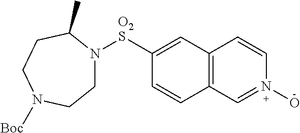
C1N([O2S]C2=CC3=C(C=C2)C=N(O)C=C3)C(C)CCN([Boc])C1
